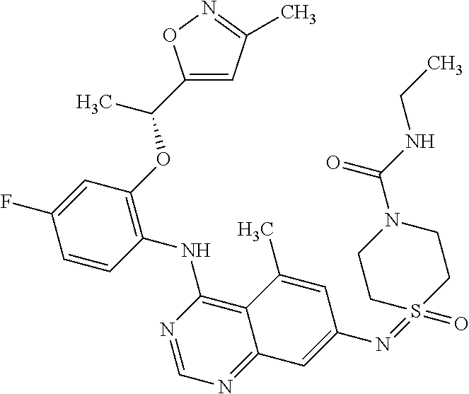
C1(OC(C2=CC(C)=NO2)C)=C(NC2=C3C(=NC=N2)C=C(N=S2(=O)CCN(C(NCC)=O)CC2)C=C3C)C=CC(F)=C1
